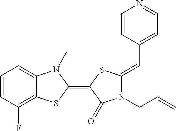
C1=CC(F)=C2C(=C1)N(C)C(=C1SC(=CC3=CC=NC=C3)N(CC=C)C1=O)S2
